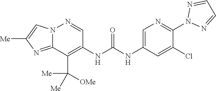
C1(NC(NC2=C(C([OMe])([Me])[Me])C3=NC([Me])=CN3N=C2)=O)=CN=C(N2N=CC=N2)C(Cl)=C1
